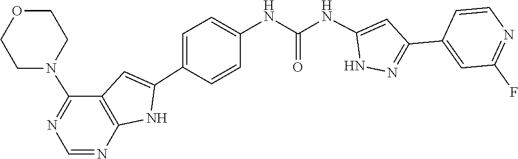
C1=C(C2=NNC(NC(NC3=CC=C(C4=CC5=C(N4)N=CN=C5N4CCOCC4)C=C3)=O)=C2)C=CN=C1F
